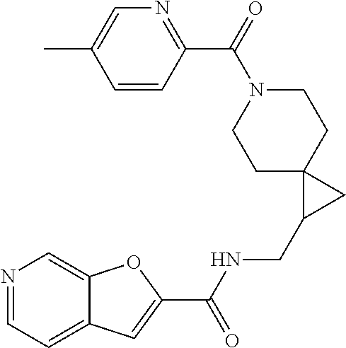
C12(C(CNC(C3=CC4=CC=NC=C4O3)=O)C1)CCN(C(C1=NC=C(C)C=C1)=O)CC2
